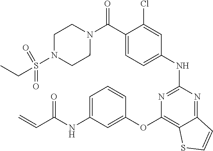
C(C1=CC=C(NC2=NC(OC3=CC(NC(C=C)=O)=CC=C3)=C3C(=N2)C=CS3)C=C1Cl)(N1CCN(S(CC)(=O)=O)CC1)=O
